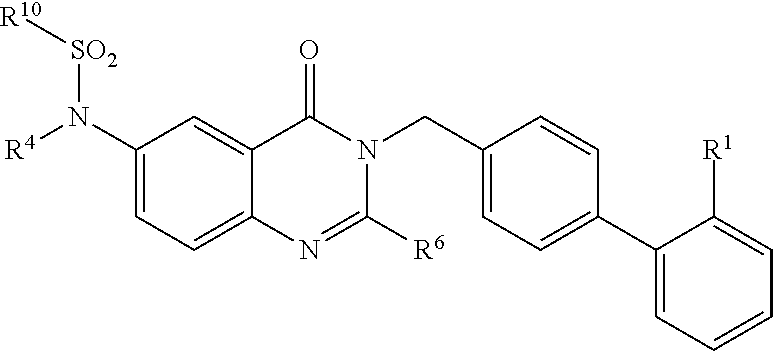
C12=CC=C(N([R4])[SO2][R10])C=C1C(=O)N(CC1=CC=C(C3=CC=CC=C3[R1])C=C1)C([R6])=N2
